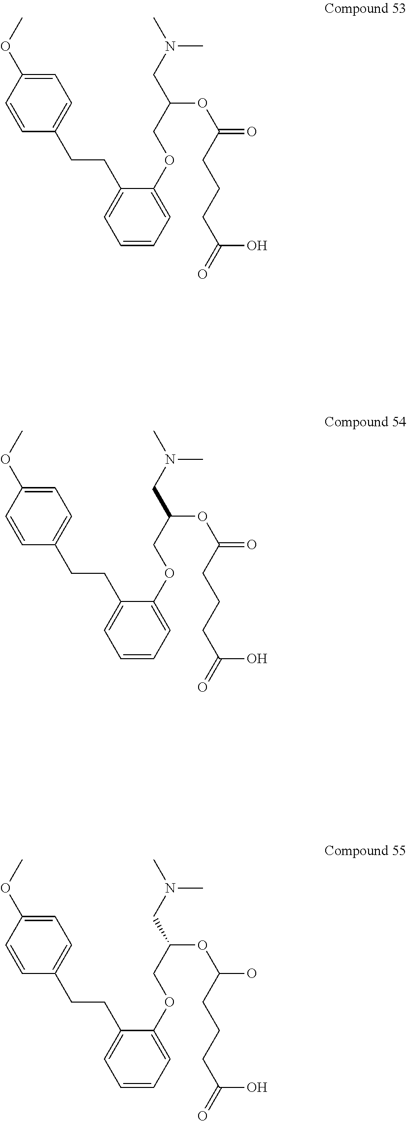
C1=CC(OC)=CC=C1CCC1=CC=CC=C1OCC(OC(=O)CCCC(=O)O)CN(C)C.C1=CC(OC)=CC=C1CCC1=CC=CC=C1OCC(OC(=O)CCCC(=O)O)CN(C)C.C1=CC(OC)=CC=C1CCC1=CC=CC=C1OCC(OC(O)CCCC(=O)O)CN(C)C
